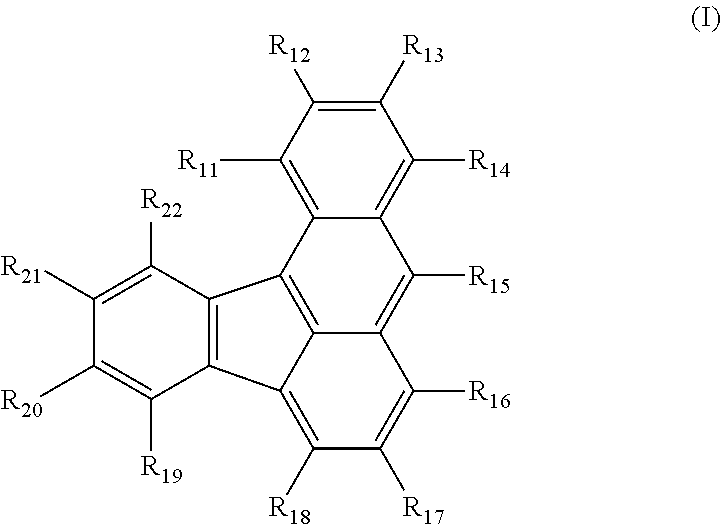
C1([R13])=C([R12])C([R11])=C2C(=C1[R14])C([R15])=C1C3=C2C2=C(C3=C([R18])C([R17])=C1[R16])C([R19])=C([R20])C([R21])=C2[R22]
